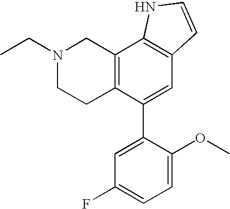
C12=C(C(C3=CC(F)=CC=C3OC)=CC3=C1NC=C3)CCN(CC)C2
